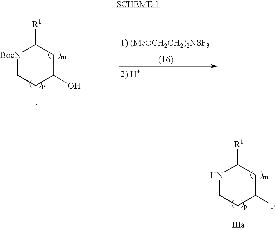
N1CCC(F)CC1[R1].[BocN]1CCC(O)CC1[R1]
